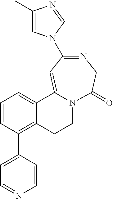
C1(C)=CN(C2=NCC(=O)N3CCC4=C(C5=CC=NC=C5)C=CC=C4C3=C2)C=N1
